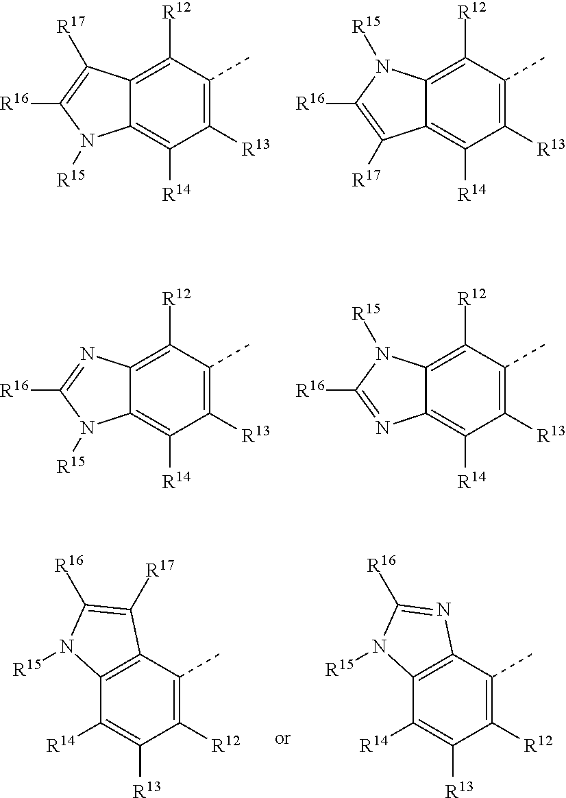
C1([R13])=C(C)C([R12])=C2C(=C1[R14])N([R15])C([R16])=C2[R17].C1([R13])=C(C)C([R12])=C2C(=C1[R14])C([R17])=C([R16])N2[R15].C1([R13])=C(C)C([R12])=C2C(=C1[R14])N([R15])C([R16])=N2.C1([R13])=C(C)C([R12])=C2C(=C1[R14])N=C([R16])N2[R15].C1([R12])=C(C)C2=C(C([R14])=C1[R13])N([R15])C([R16])=C2[R17].C1([R12])=C(C)C2=C(C([R14])=C1[R13])N([R15])C([R16])=N2
